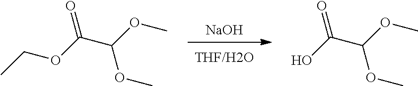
[NaOH].CCOC(C(OC)OC)=O.OC(C(OC)OC)=O
